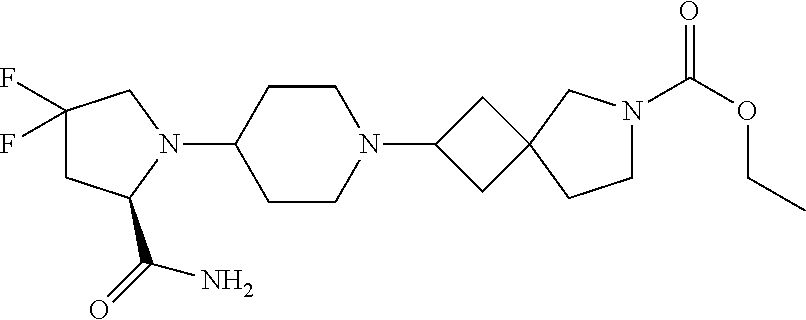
C1C(C(=O)N)N(C2CCN(C3CC4(C3)CCN(C(OCC)=O)C4)CC2)CC1(F)F
